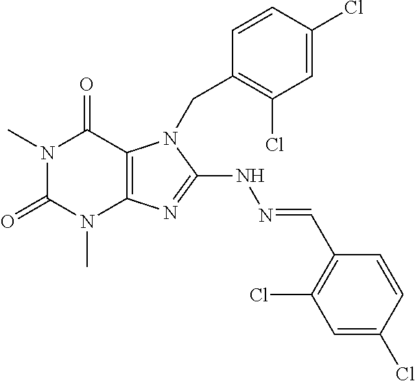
N1(C)C(=O)N(C)C2=C(C1=O)N(CC1=C(Cl)C=C(Cl)C=C1)C(NN=CC1=C(Cl)C=C(Cl)C=C1)=N2
